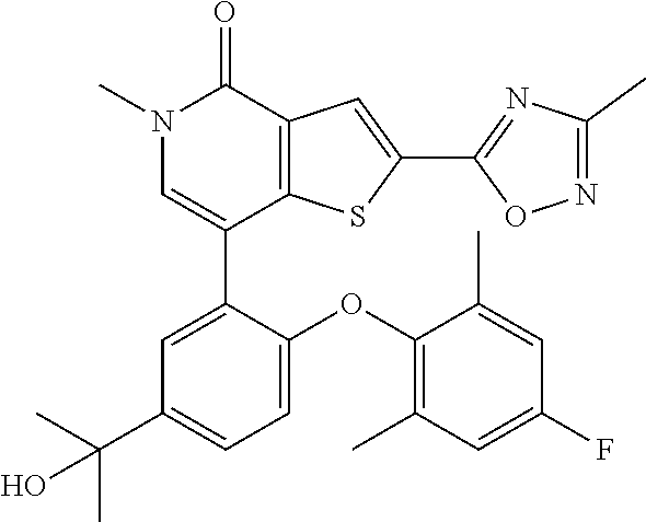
N1(C)C=C(C2=CC(C(C)(C)O)=CC=C2OC2=C(C)C=C(F)C=C2C)C2=C(C1=O)C=C(C1=NC(C)=NO1)S2
